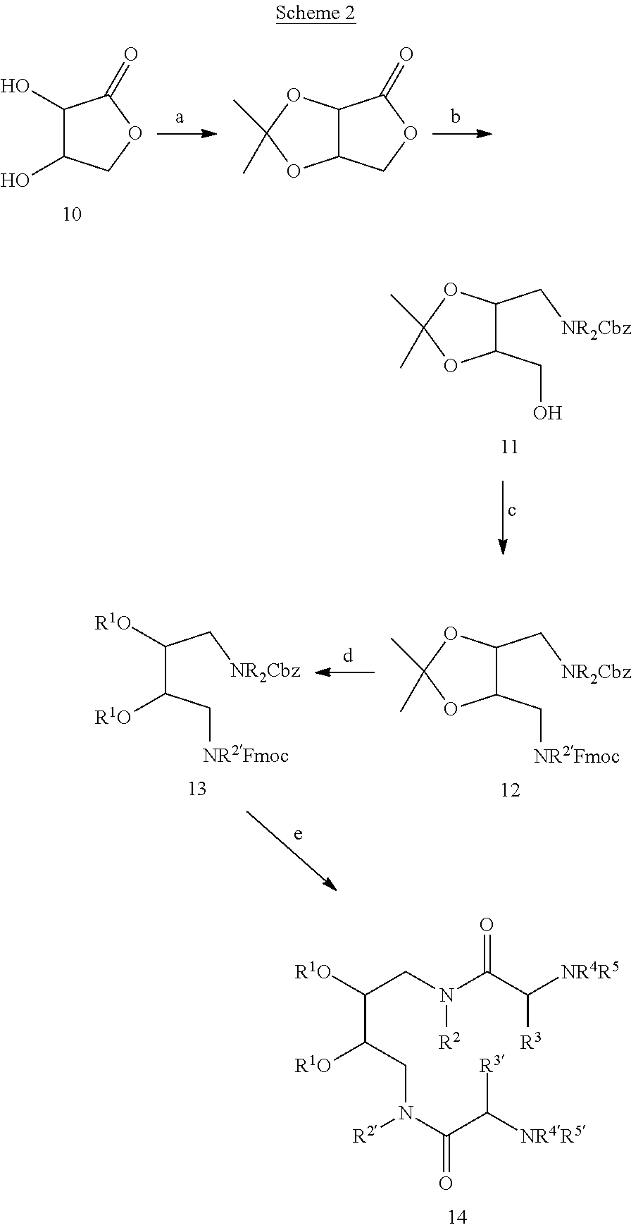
C(C(CN([R2])C(C([NR4R5])[R3])=O)[R1O])(CN([R2])C(C([R3])[NR4R5])=O)[R1O].C1(O)C(O)COC1=O.C12C(COC1=O)OC(C)(C)O2.C1(C[NR2Cbz])C(CO)OC(C)(C)O1.C1(C[NR2Cbz])C(C[NR2Fmoc])OC(C)(C)O1.C(C(C[NR2Fmoc])[R1O])(C[NR2Cbz])[R1O]
